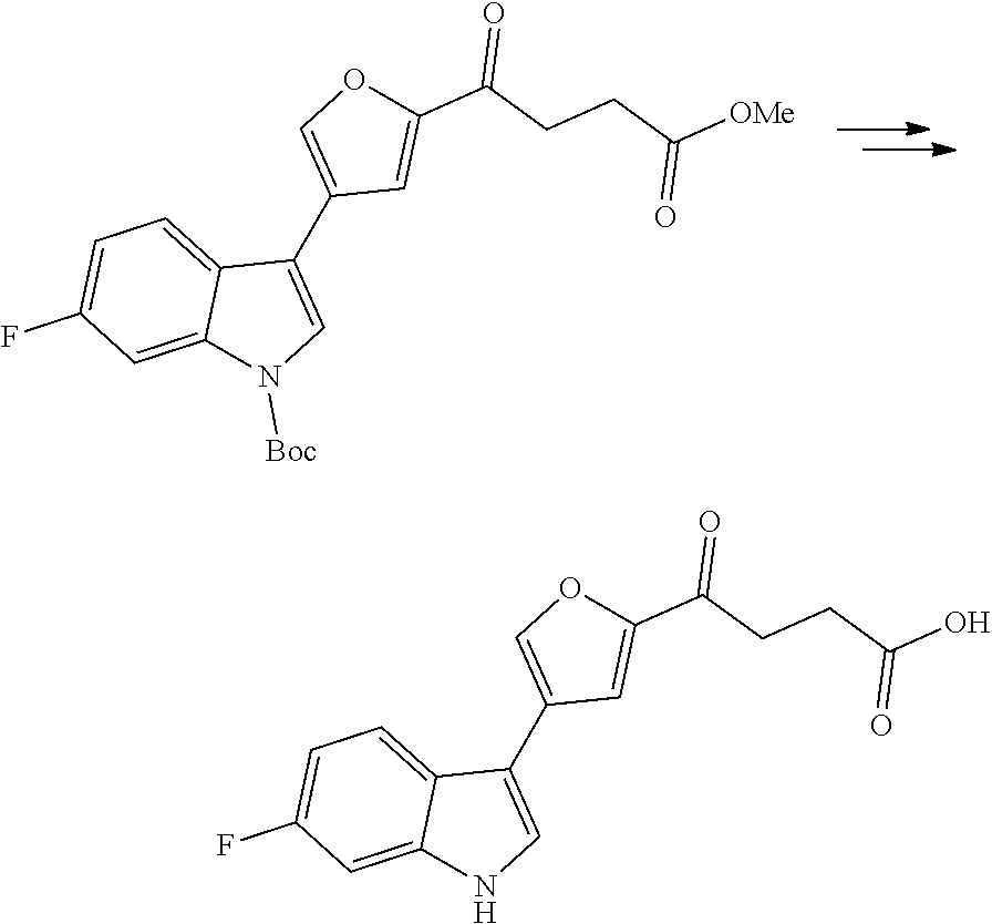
C1=C2C(=CC(F)=C1)N([Boc])C=C2C1=COC(C(CCC([OMe])=O)=O)=C1.C1=C2C(=CC(F)=C1)NC=C2C1=COC(C(CCC(O)=O)=O)=C1
